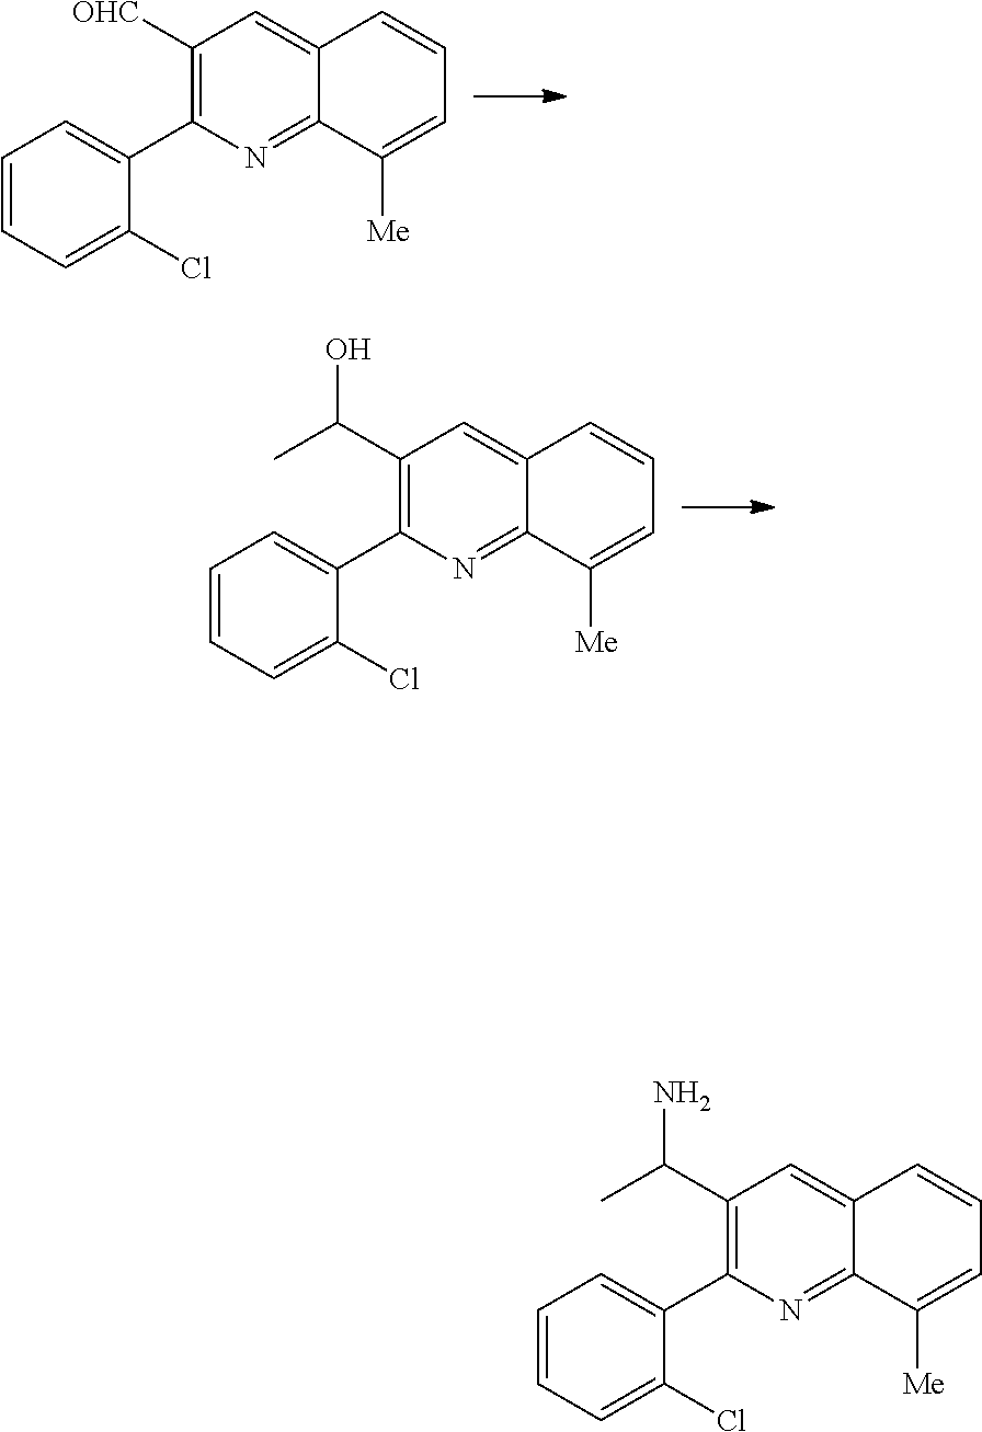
C1([OHC])=C(C2=CC=CC=C2Cl)N=C2C(=C1)C=CC=C2[Me].C1(C(C)O)=C(C2=CC=CC=C2Cl)N=C2C(=C1)C=CC=C2[Me].C1(C(C)N)=C(C2=CC=CC=C2Cl)N=C2C(=C1)C=CC=C2[Me]
